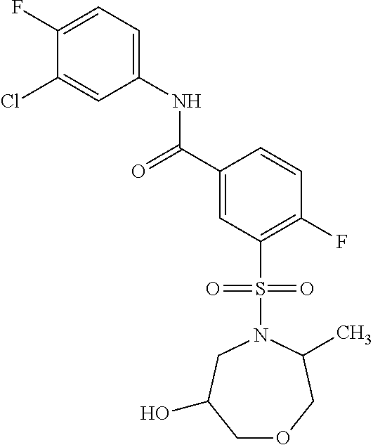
C(C1=CC(S(N2C(C)COCC(O)C2)(=O)=O)=C(F)C=C1)(=O)NC1=CC=C(F)C(Cl)=C1
